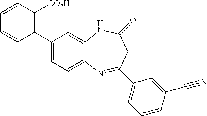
C1(C2=CC=C3C(=C2)NC(=O)CC(C2=CC=CC(C#N)=C2)=N3)=C([CO2H])C=CC=C1
